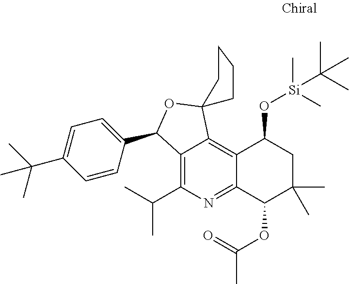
C1(C2C3=C(C(C)C)N=C4C(=C3C3(O2)CCCC3)C(O[Si](C)(C(C)(C)C)C)CC(C)(C)C4OC(=O)C)=CC=C(C(C)(C)C)C=C1
